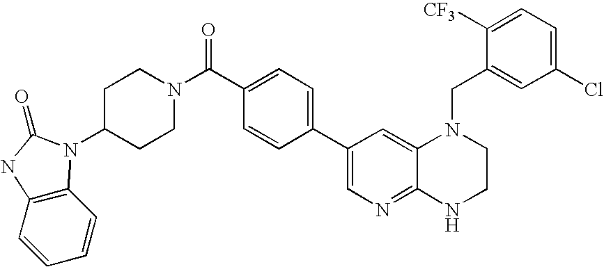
C1(C2=CC=C(C(=O)N3CCC(N4C5=C(C=CC=C5)NC4=O)CC3)C=C2)=CN=C2C(=C1)N(CC1=CC(Cl)=CC=C1[CF3])CCN2
